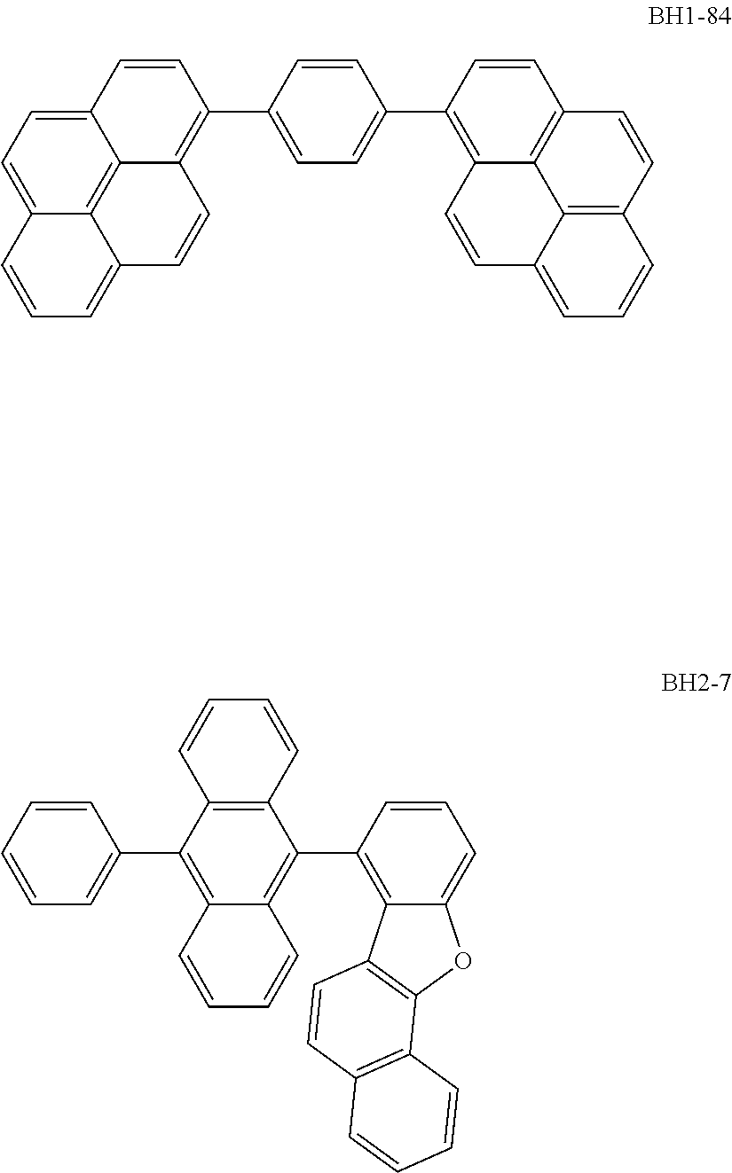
C1(C2=C3C4=C5C(=CC=C4C=C2)C=CC=C5C=C3)=CC=C(C2=C3C4=C(C=C2)C=CC2=C4C(=CC=C2)C=C3)C=C1.C1=CC(C2=C3C(=C(C4=C5C(=CC=C4)OC4=C5C=CC5=C4C=CC=C5)C4=C2C=CC=C4)C=CC=C3)=CC=C1
